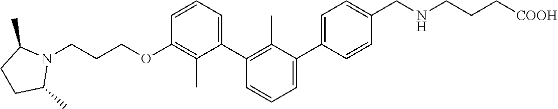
C1(OCCCN2C(C)CCC2C)=C(C)C(C2=C(C)C(C3=CC=C(CNCCC[COOH])C=C3)=CC=C2)=CC=C1
